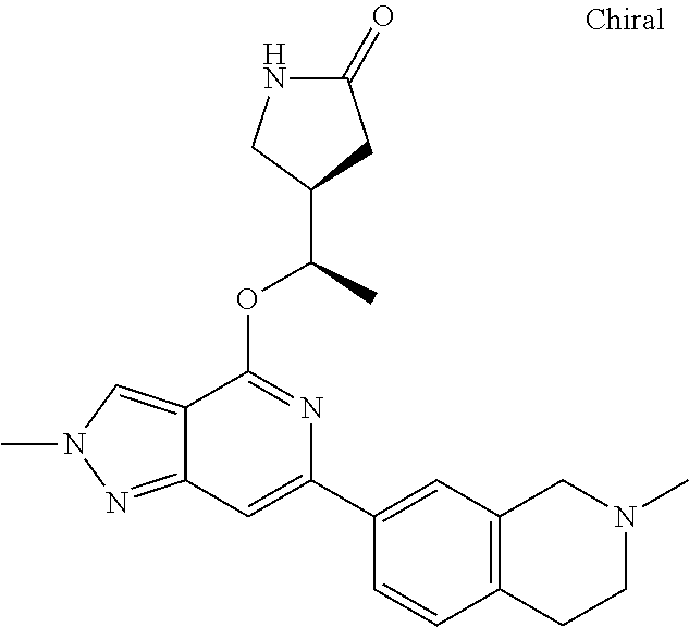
N1C(=O)CC(C(C)OC2=NC(C3=CC4=C(C=C3)CCN(C)C4)=CC3=NN(C)C=C23)C1
